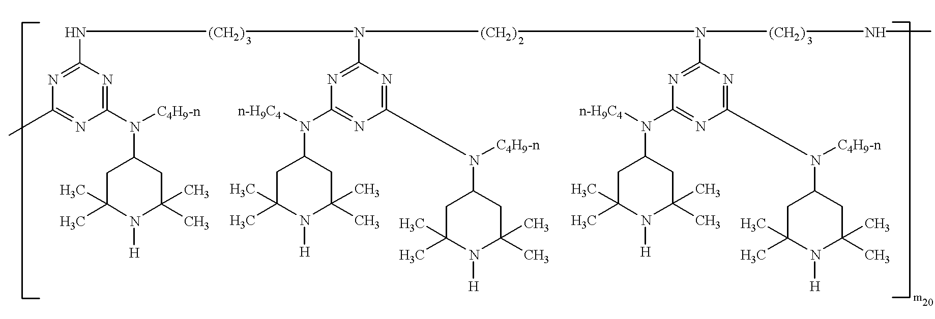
N([(CH2)]N(C1=NC(N(C2CC(C)(C)N([H])C(C)(C)C2)[n-H9C4])=NC(N(C2CC(C)(C)N([H])C(C)(C)C2)[C4H9-n])=N1)[(CH2)]N(C1=NC(N(C2CC(C)(C)N([H])C(C)(C)C2)[n-H9C4])=NC(N(C2CC(C)(C)N([H])C(C)(C)C2)[C4H9-n])=N1)[(CH2)]NC)C1=NC(C)=NC(N(C2CC(C)(C)N([H])C(C)(C)C2)[C4H9-n])=N1
